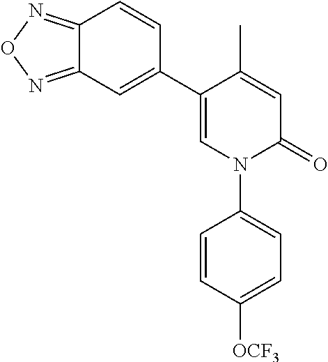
C1=C(C)C(C2=CC3=NON=C3C=C2)=CN(C2=CC=C([OCF3])C=C2)C1=O
